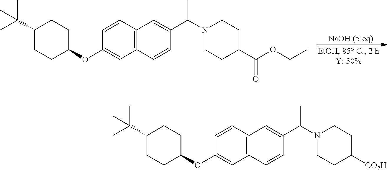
[NaOH (5 eq)].C1(C(C)(C)C)CCC(OC2=CC3=C(C=C2)C=C(C(N2CCC(C(OCC)=O)CC2)C)C=C3)CC1.C1(C(C)(C)C)CCC(OC2=CC3=C(C=C2)C=C(C(N2CCC([CO2H])CC2)C)C=C3)CC1
